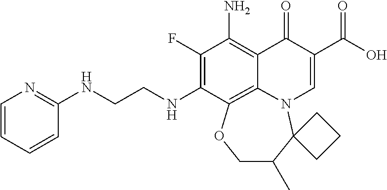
C1(F)=C(NCCNC2=NC=CC=C2)C2=C3C(=C1N)C(=O)C(C(=O)O)=CN3C1(C(C)CO2)CCC1
